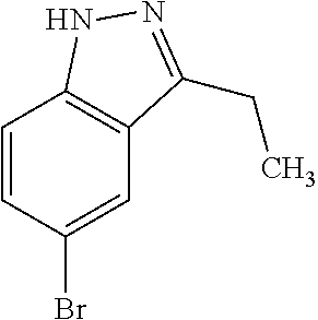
C1(Br)=CC2=C(C=C1)NN=C2CC
